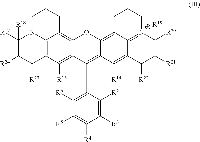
C12=C3C([R15])=C4C(=C1CCCN2C([R17])([R18])C([R24])C3[R23])OC1=C2C3=[N+](C([R20])([R19])C([R21])C([R22])C3=C([R14])C1=C4C1=C([R6])C([R5])=C([R4])C([R3])=C1[R2])CCC2
